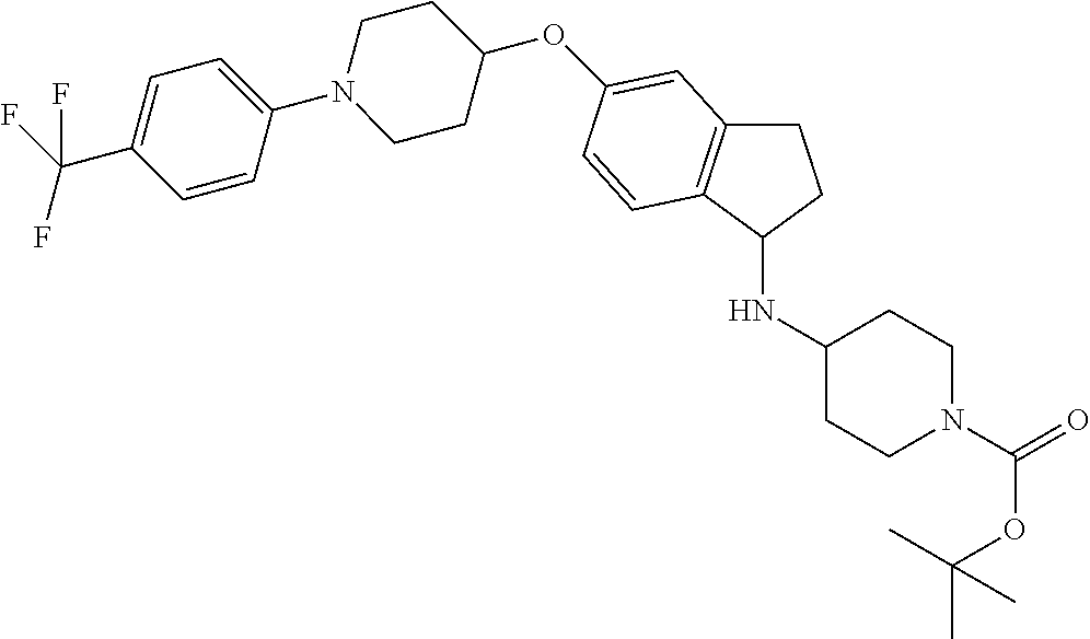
O(C1CCN(C2=CC=C(C(F)(F)F)C=C2)CC1)C1=CC2=C(C(NC3CCN(C(=O)OC(C)(C)C)CC3)CC2)C=C1
